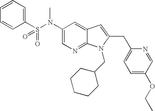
C1(N(S(C2=CC=CC=C2)(=O)=O)C)=CN=C2C(=C1)C=C(CC1=CC=C(OCC)C=N1)N2CC1CCCCC1
